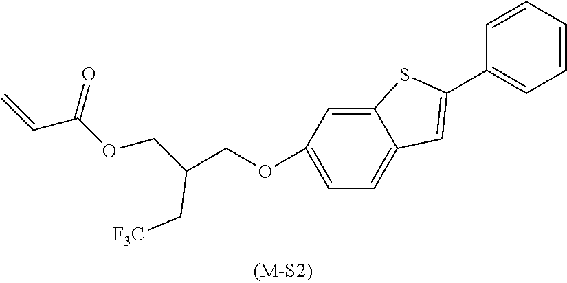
C1=C(OCC(COC(C=C)=O)C[F3C])C=C2C(=C1)C=C(C1=CC=CC=C1)S2
